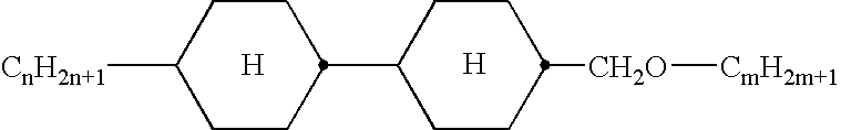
[H].[H].C1CC([CnH2n+1])CCC1C1CCC([CH2O][CmH2m+1])CC1
